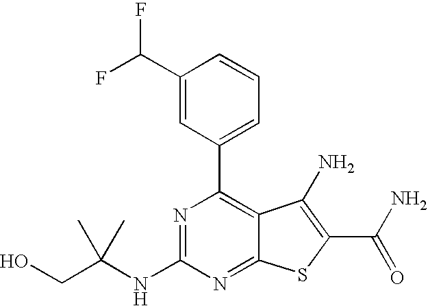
C1(C2=CC=CC(C(F)F)=C2)=C2C(=NC(NC(CO)(C)C)=N1)SC(C(=O)N)=C2N
